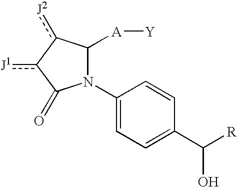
N1(C2=CC=C(C([R])O)C=C2)C([A][Y])c([J2])-c([J1])C1=O
